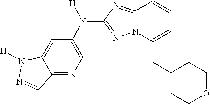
C1=C2C(=NC=C1N([H])C1=NN3C(=N1)C=CC=C3CC1CCOCC1)C=NN2[H]
